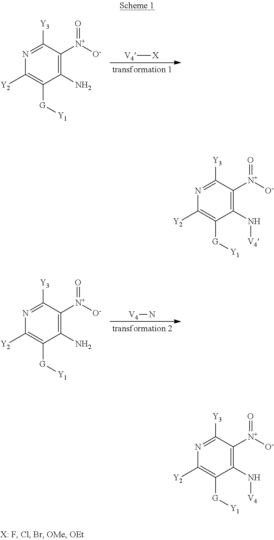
N1=C([Y3])C([N+]([O-])=O)=C(N)C([G][Y1])=C1[Y2].[V4][X].N1=C([Y3])C([N+]([O-])=O)=C(N)C([G][Y1])=C1[Y2].[V4]N.N1=C([Y3])C([N+]([O-])=O)=C(N[V4])C([G][Y1])=C1[Y2].N1=C([Y3])C([N+]([O-])=O)=C(N[V4])C([G][Y1])=C1[Y2]
